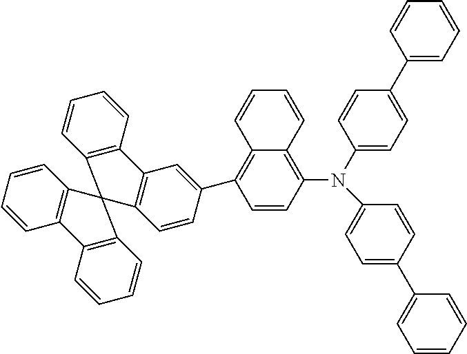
N(C1=CC=C(C2=CC=CC=C2)C=C1)(C1=C2C(=C(C3=CC4=C(C=C3)C3(C5=C4C=CC=C5)C4=C(C=CC=C4)C4=C3C=CC=C4)C=C1)C=CC=C2)C1=CC=C(C2=CC=CC=C2)C=C1
